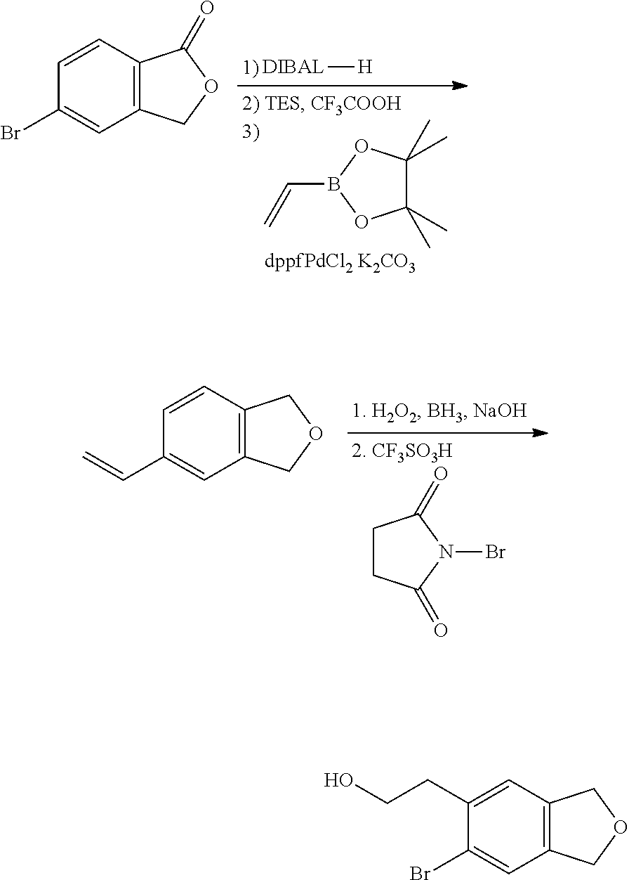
[DIBAL][H].C1(C)(C)C(C)(C)OB(C=C)O1.C12=C(C=CC(Br)=C1)C(=O)OC2.C1CC(=O)N(Br)C1=O.C12=C(COC1)C=C(C=C)C=C2.C12=C(COC1)C=C(Br)C(CCO)=C2
